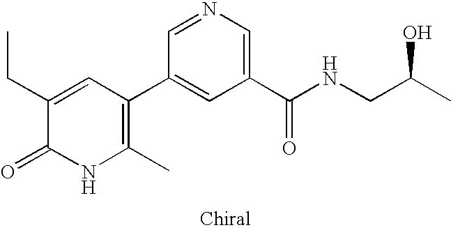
CCC1=CC(C2=CC(C(NCC(O)C)=O)=CN=C2)=C(C)NC1=O
